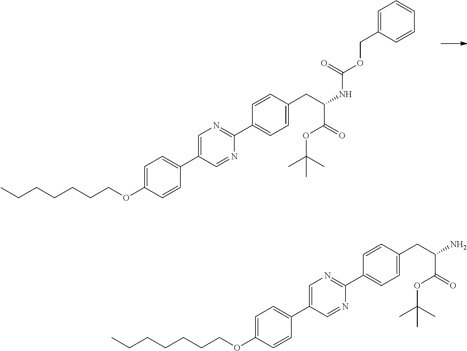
CCCCCCCOC1=CC=C(C2=CN=C(C3=CC=C(CC(NC(OCC4=CC=CC=C4)=O)C(=O)OC(C)(C)C)C=C3)N=C2)C=C1.CCCCCCCOC1=CC=C(C2=CN=C(C3=CC=C(CC(N)C(=O)OC(C)(C)C)C=C3)N=C2)C=C1
